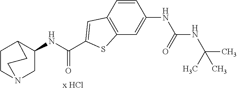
C1=CC2=C(C=C1NC(NC(C)(C)C)=O)SC(C(NC1C3CCN(C1)CC3)=O)=C2
